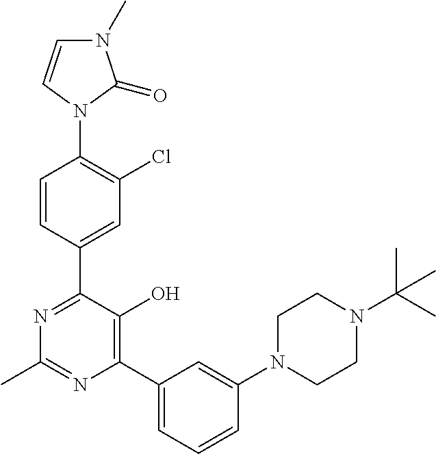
C1=CC(C2=NC(C)=NC(C3=CC=CC(N4CCN(C(C)(C)C)CC4)=C3)=C2O)=CC(Cl)=C1N1C(=O)N(C)C=C1
